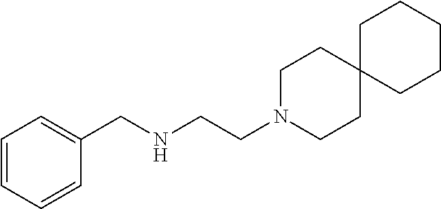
C1=CC=C(CNCCN2CCC3(CC2)CCCCC3)C=C1
